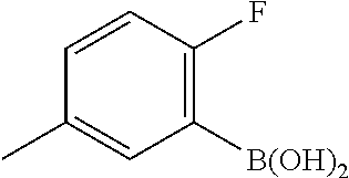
C1([B(OH)2])=C(F)C=CC(C)=C1
